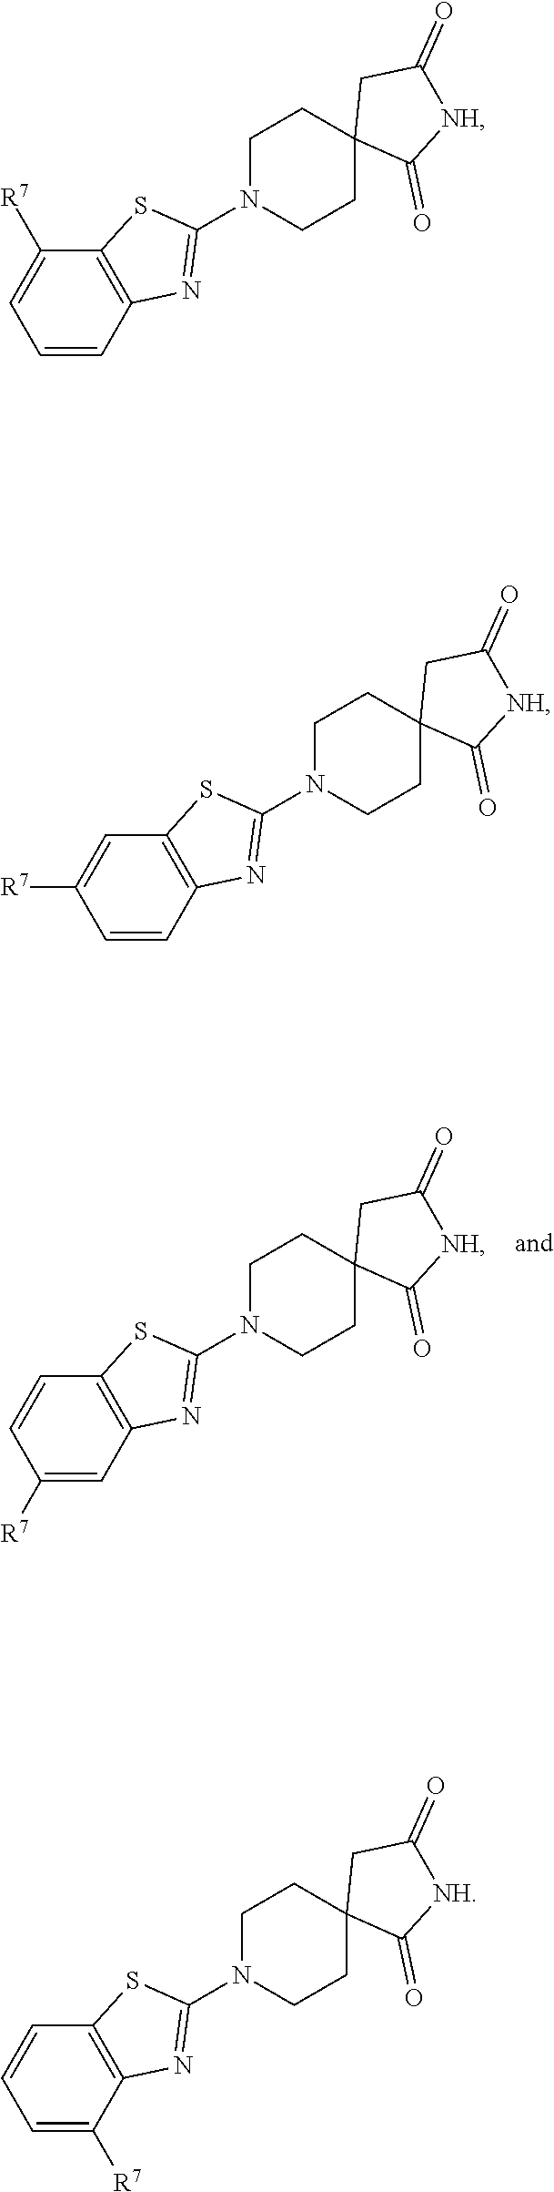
C1N(C2=NC3=C(S2)C([R7])=CC=C3)CCC2(C1)C(=O)[NH]C(=O)C2.C1N(C2=NC3=C(S2)C=C([R7])C=C3)CCC2(C1)C(=O)[NH]C(=O)C2.C1N(C2=NC3=C(S2)C=CC=C3[R7])CCC2(C1)C(=O)[NH]C(=O)C2.C1N(C2=NC3=C(S2)C=CC([R7])=C3)CCC2(C1)C(=O)[NH]C(=O)C2
